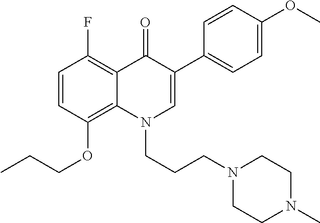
C1=CC(OCCC)=C2C(=C1F)C(=O)C(C1=CC=C(OC)C=C1)=CN2CCCN1CCN(C)CC1
